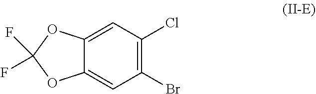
C1(Br)=C(Cl)C=C2C(=C1)OC(F)(F)O2
